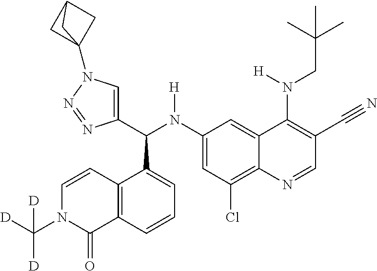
C1(N(C(C2=CN(C34CC(C3)C4)N=N2)C2=CC=CC3=C2C=CN(C([D])([D])[D])C3=O)[H])=CC(Cl)=C2C(=C1)C(N(CC(C)(C)C)[H])=C(C#N)C=N2
